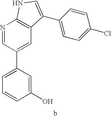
C1(O)=CC(C2=CC3=C(N=C2)NC=C3C2=CC=C(Cl)C=C2)=CC=C1
